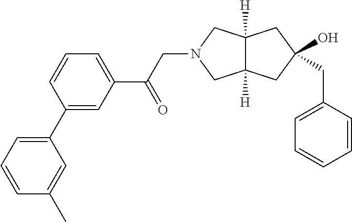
C1=CC=C(C(CN2CC3([H])C([H])(C2)CC(CC2=CC=CC=C2)(O)C3)=O)C=C1C1=CC=CC(C)=C1
